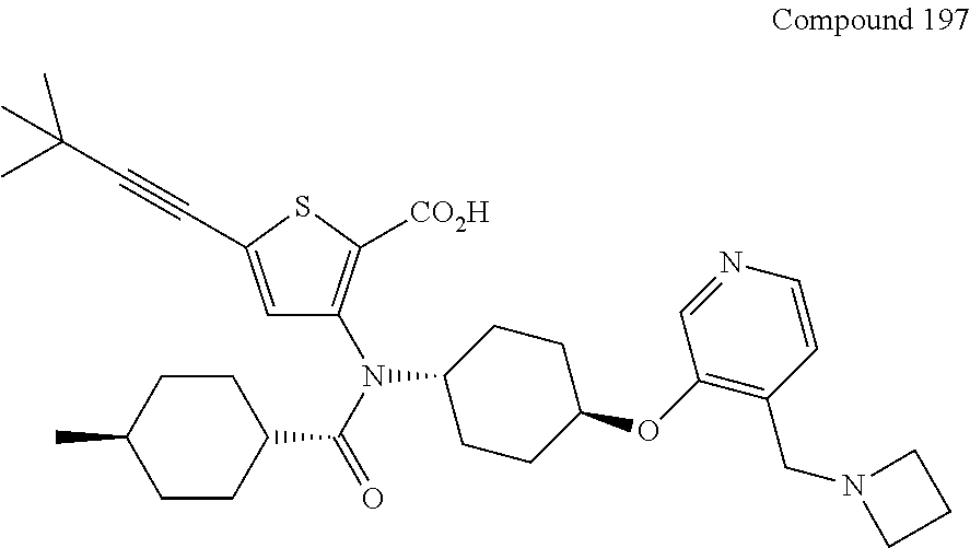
C1CC(C(N(C2=C([CO2H])SC(C#CC(C)(C)C)=C2)C2CCC(OC3=C(CN4CCC4)C=CN=C3)CC2)=O)CCC1C
